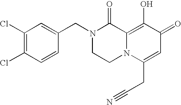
C1(Cl)=C(Cl)C=CC(CN2CCN3C(=C(O)C(=O)C=C3CC#N)C2=O)=C1
